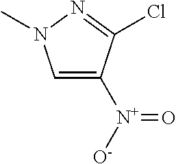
[N+](C1=CN(C)N=C1Cl)([O-])=O
